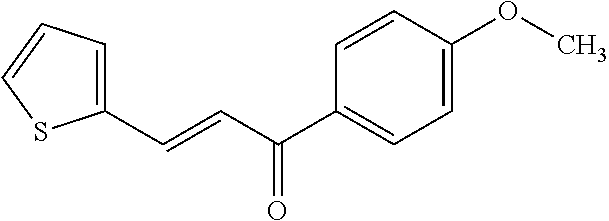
C1(C=CC(C2=CC=C(OC)C=C2)=O)=CC=CS1
